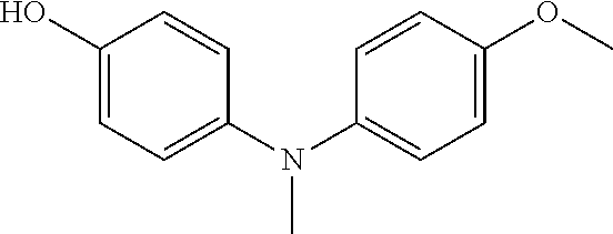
C1(O)=CC=C(N(C2=CC=C(OC)C=C2)C)C=C1
